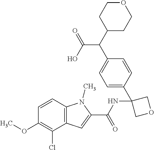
C12=C(C=CC(OC)=C1Cl)N(C)C(C(NC1(C3=CC=C(C(C(=O)O)C4CCOCC4)C=C3)COC1)=O)=C2
